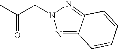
CC(CN1N=C2C(=N1)C=CC=C2)=O
